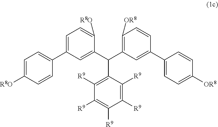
C1([OR8])=C(C(C2=CC(C3=CC=C([R8O])C=C3)=CC=C2[R8O])C2=C([R9])C([R9])=C([R9])C([R9])=C2[R9])C=C(C2=CC=C([OR8])C=C2)C=C1
